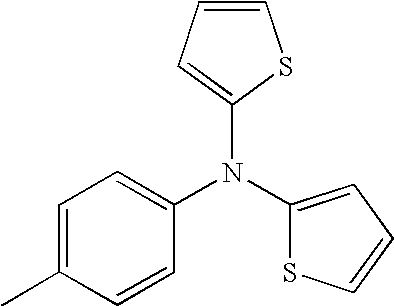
C1=C(C)C=CC(N(C2=CC=CS2)C2=CC=CS2)=C1
